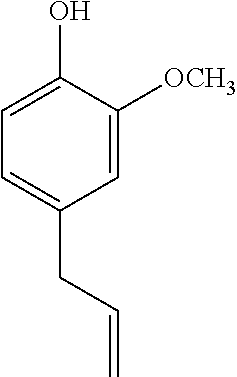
C1=C(O)C([OCH3])=CC(CC=C)=C1
